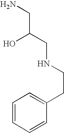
C1=CC=CC(CCNCC(CN)O)=C1
